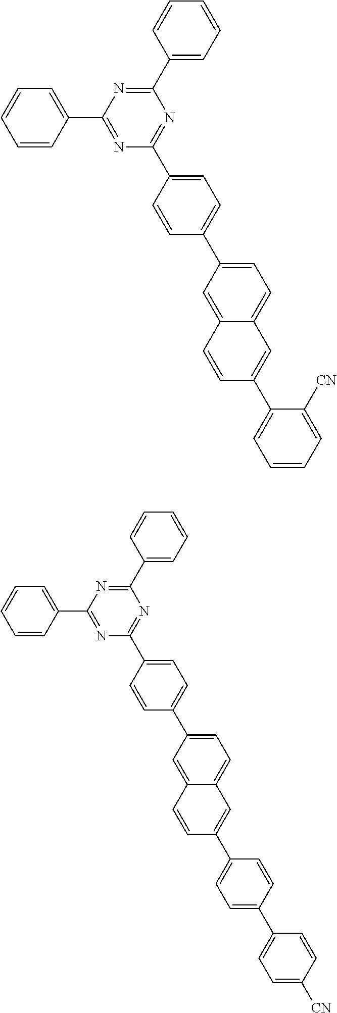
C1=CC(C2=NC(C3=CC=C(C4=CC=C5C(=C4)C=CC(C4=CC=CC=C4[CN])=C5)C=C3)=NC(C3=CC=CC=C3)=N2)=CC=C1.C1=CC(C2=NC(C3=CC=C(C4=CC=C5C(=C4)C=CC(C4=CC=C(C6=CC=C([CN])C=C6)C=C4)=C5)C=C3)=NC(C3=CC=CC=C3)=N2)=CC=C1
